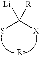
C(S)([X])([R])[Li]
